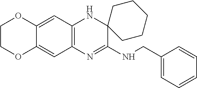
C12=CC3=C(C=C1OCCO2)N=C(NCC1=CC=CC=C1)C1(N3)CCCCC1
